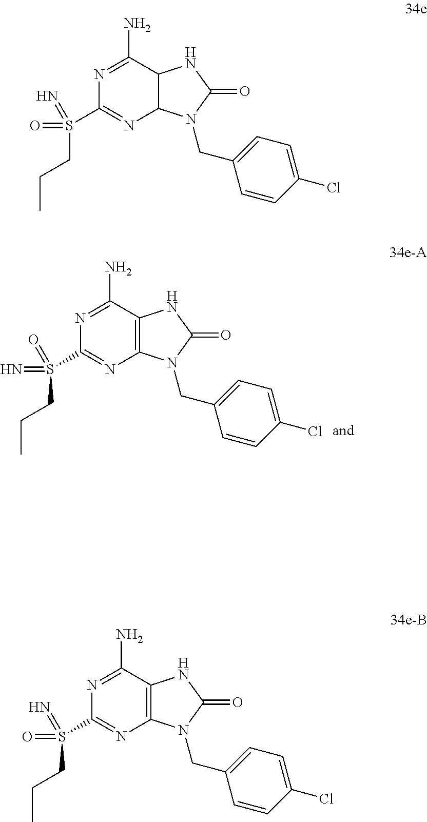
N1=C(N)C2=C(N=C1S(CCC)(=N)=O)N(CC1=CC=C(Cl)C=C1)C(=O)N2.N1=C(N)C2C(N=C1S(CCC)(=O)=N)N(CC1=CC=C(Cl)C=C1)C(=O)N2.N1=C(N)C2=C(N=C1S(CCC)(=O)=N)N(CC1=CC=C(Cl)C=C1)C(=O)N2
